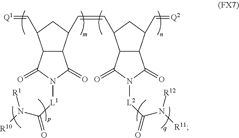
C12C(C(C=CC3C4C(C(C=[Q2])C3)C(=O)N([L2]C(=O)N([R12])[R11])C4=O)CC1C=[Q1])C(=O)N([L1]C(=O)N([R1])[R10])C2=O
